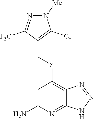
N1=C([F3C])C(CSC2=C3C(=NC(N)=C2)NN=N3)=C(Cl)N1[Me]
